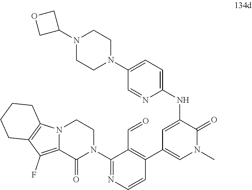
N(C1=CC(C2=C(C=O)C(N3CCN4C(=C(F)C5=C4CCCC5)C3=O)=NC=C2)=CN(C)C1=O)C1=CC=C(N2CCN(C3COC3)CC2)C=N1
